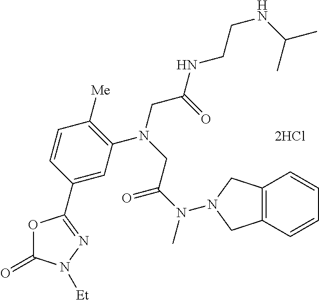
[2HCl].C1=C(C2=NN([Et])C(=O)O2)C=CC([Me])=C1N(CC(NCCNC(C)C)=O)CC(N(C)N1CC2=C(C=CC=C2)C1)=O
